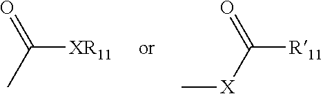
[XR11]C(=O)C.[R11]C(=O)[X]C
